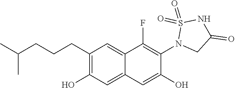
C1(CCCC(C)C)=C(O)C=C2C(=C1)C(F)=C(N1CC(=O)NS1(=O)=O)C(O)=C2
